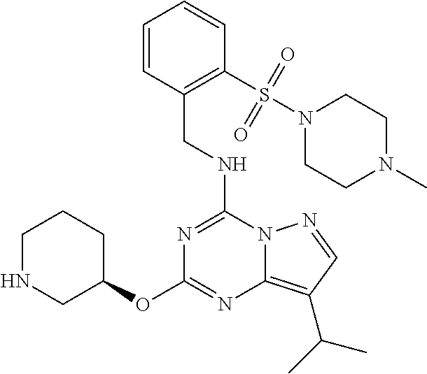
C(NC1=NC(OC2CCCNC2)=NC2=C(C(C)C)C=NN12)C1=C(S(N2CCN(C)CC2)(=O)=O)C=CC=C1
